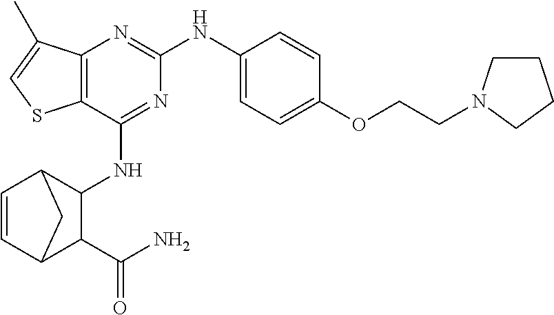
C12=C(C(NC3C4C=CC(C3C(N)=O)C4)=NC(NC3=CC=C(OCCN4CCCC4)C=C3)=N1)SC=C2C
